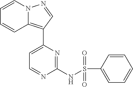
N12C(=C(C3=CC=NC(NS(=O)(=O)C4=CC=CC=C4)=N3)C=N1)C=CC=C2
